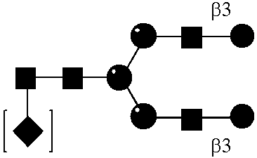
C(CC(CCC)CCC)C
